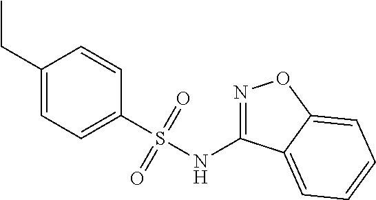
C1(CC)=CC=C(S(NC2=NOC3=CC=CC=C23)(=O)=O)C=C1
